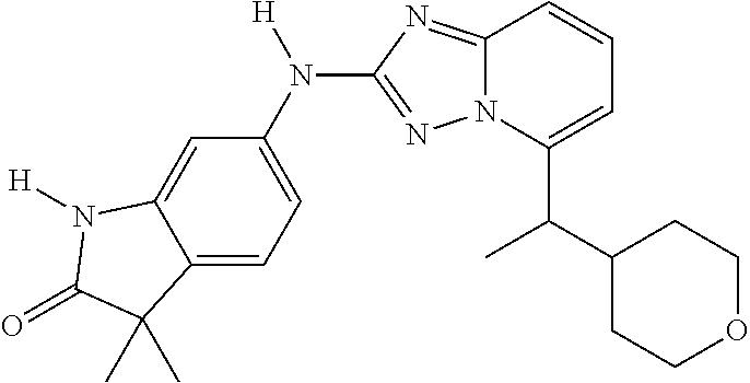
C12=CC=C(N([H])C3=NN4C(=N3)C=CC=C4C(C3CCOCC3)C)C=C1N([H])C(=O)C2(C)C
